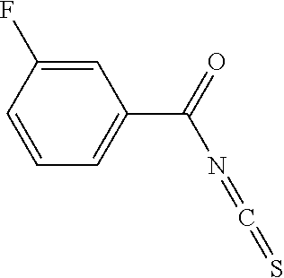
C1=C(F)C=CC=C1C(N=C=S)=O
